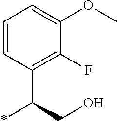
C1=CC(C(CO)*)=C(F)C(OC)=C1
